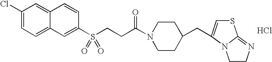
C1(Cl)=CC=C2C(=C1)C=CC(S(CCC(N1CCC(CC3=CSC4=NCCN34)CC1)=O)(=O)=O)=C2.Cl
